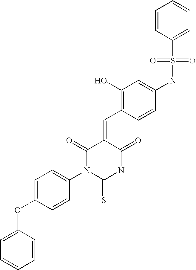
C1(OC2=CC=C(N3C(=S)NC(=O)C(=CC4=C(O)C=C(NS(=O)(=O)C5=CC=CC=C5)C=C4)C3=O)C=C2)=CC=CC=C1
